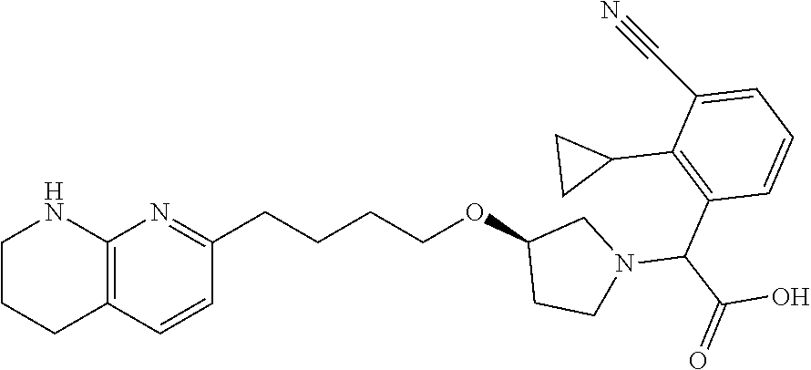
C12=C(C=CC(CCCCOC3CCN(C(C(=O)O)C4=C(C5CC5)C(C#N)=CC=C4)C3)=N1)CCCN2
